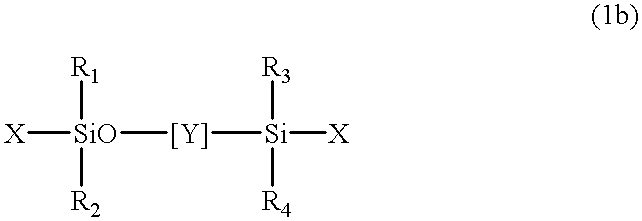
[X][SiO]([Y][Si]([X])([R3])[R4])([R1])[R2]
